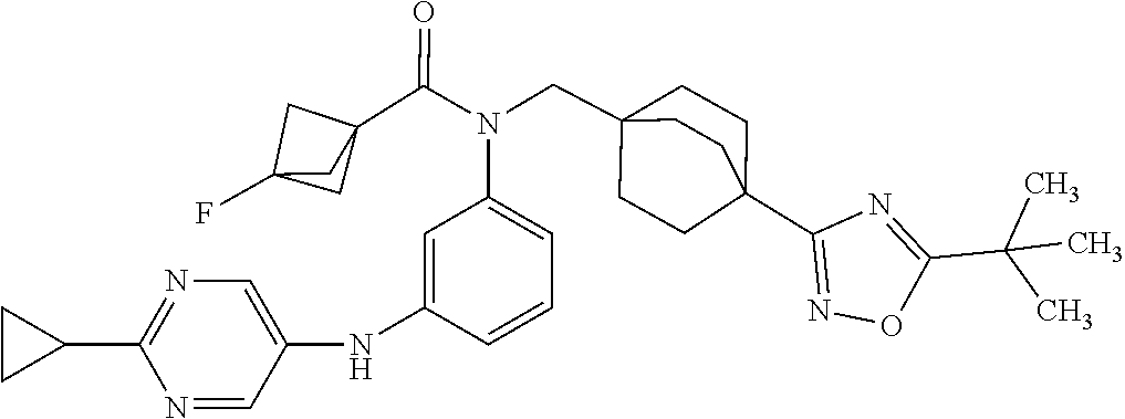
N(C(C12CC(F)(C1)C2)=O)(CC12CCC(C3=NOC(C(C)(C)C)=N3)(CC1)CC2)C1=CC=CC(NC2=CN=C(C3CC3)N=C2)=C1
